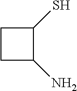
C1(S)CCC1N
